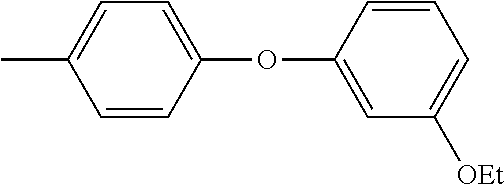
CC1=CC=C(OC2=CC([OEt])=CC=C2)C=C1
